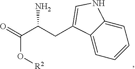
O=C(C(CC1=CNC2=CC=CC=C21)N)O[R2]
